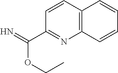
C12=C(C=CC(C(=N)OCC)=N1)C=CC=C2
